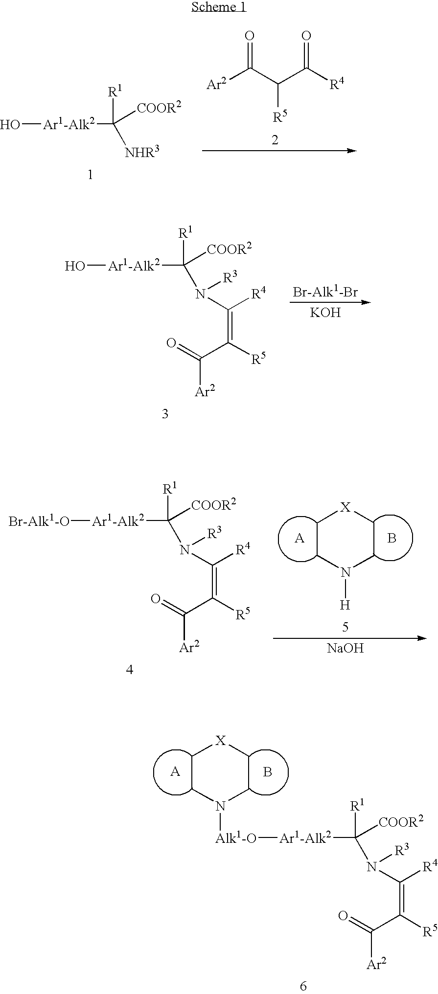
O[Ar1-Alk2]C([R1])([NHR3])[COOR2].[Ar2]C(C(C([R4])=O)[R5])=O.O[Ar1-Alk2]C([R1])([COOR2])N([R3])C([R4])=C([R5])C(=O)[Ar2].[KOH].[Br-Alk1-O][Ar1-Alk2]C([R1])([COOR2])N([R3])C([R4])=C([R5])C(=O)[Ar2].C1CN([H])CC[X]1.B.[NaOH].[Alk1-O]([Ar1-Alk2]C([R1])([COOR2])N([R3])C([R4])=C([R5])C(=O)[Ar2])N1CC[X]CC1.B
